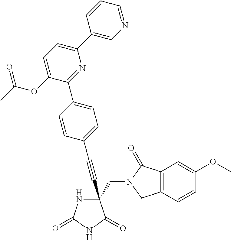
C(#CC1(CN2C(=O)C3=C(C2)C=CC(OC)=C3)NC(=O)NC1=O)C1=CC=C(C2=NC(C3=CN=CC=C3)=CC=C2OC(C)=O)C=C1
